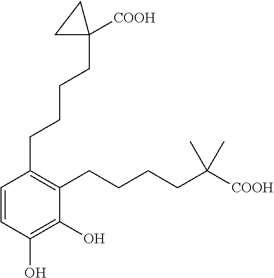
C1=CC(CCCCC2([COOH])CC2)=C(CCCCC(C)(C)[COOH])C(O)=C1O
